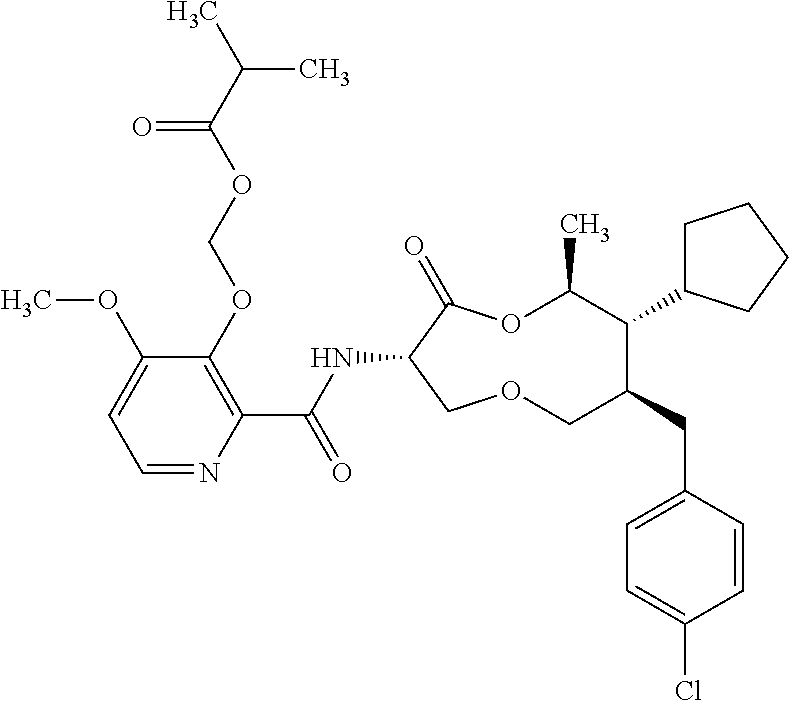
C1(OCOC(C(C)C)=O)=C(C(NC2C(=O)OC(C)C(C3CCCC3)C(CC3=CC=C(Cl)C=C3)COC2)=O)N=CC=C1OC
